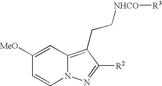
C1([MeO])=CC2=C(CC[NHCO][R3])C([R2])=NN2C=C1
